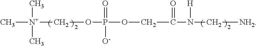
C[N+](COP(OCC(=O)N([H])C[NH2])(=O)[O-])(C)C
